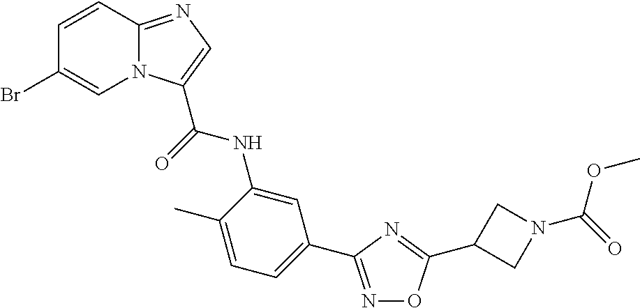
C1=CC2=NC=C(C(=O)NC3=CC(C4=NOC(C5CN(C(=O)OC)C5)=N4)=CC=C3C)N2C=C1Br
